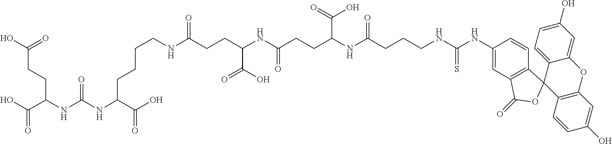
C(CNC(CCC(NC(CCC(NC(CCCNC(NC1=CC2=C(C=C1)C1(OC2=O)C2=C(OC3=CC(O)=CC=C13)C=C(O)C=C2)=S)=O)C(O)=O)=O)C(O)=O)=O)CCC(NC(NC(C(O)=O)CCC(O)=O)=O)C(O)=O
